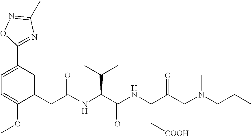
C1=C(OC)C(CC(NC(C(NC(C(CN(C)CCC)=O)C[COOH])=O)C(C)C)=O)=CC(C2=NC(C)=NO2)=C1
